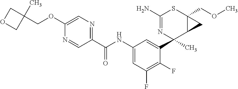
N1=CC(C(NC2=CC(F)=C(F)C(C3(C)C4C(COC)(SC(N)=N3)C4)=C2)=O)=NC=C1OCC1(C)COC1
